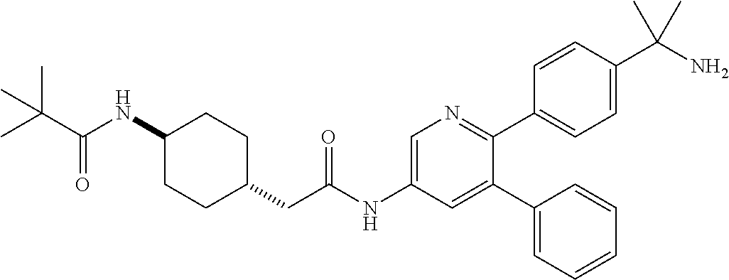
C1(NC(C(C)(C)C)=O)CCC(CC(NC2=CN=C(C3=CC=C(C(N)(C)C)C=C3)C(C3=CC=CC=C3)=C2)=O)CC1
